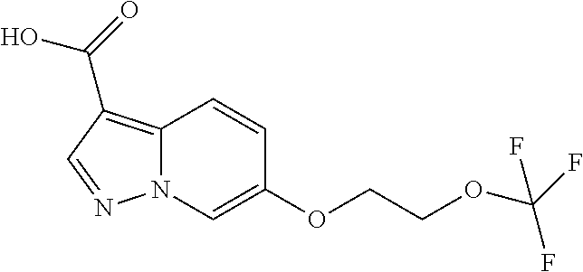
C12=C(C(=O)O)C=NN1C=C(OCCOC(F)(F)F)C=C2
